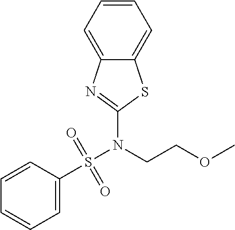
C1=C(S(N(CCOC)C2=NC3=CC=CC=C3S2)(=O)=O)C=CC=C1
